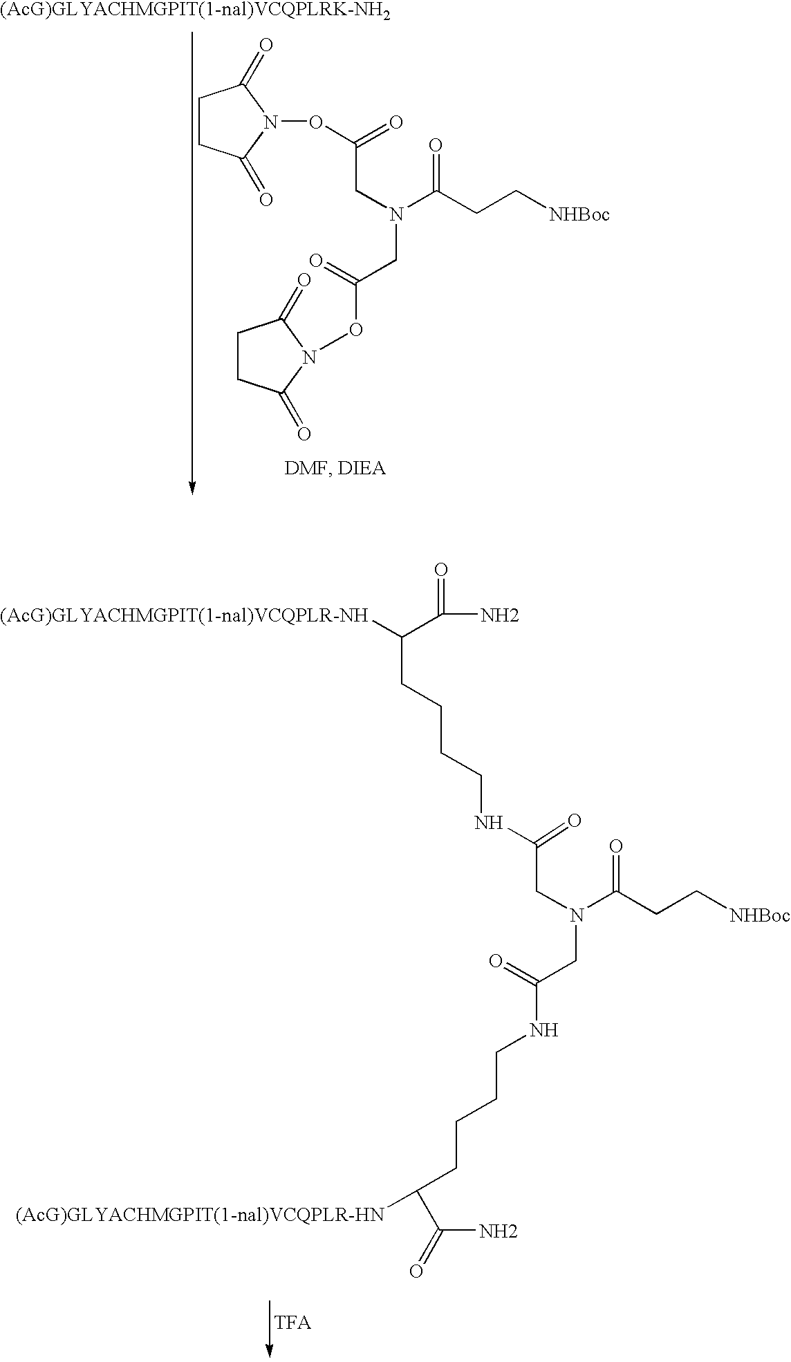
C1CC(=O)N(OC(=O)CN(CC(ON2C(=O)CCC2=O)=O)C(CC[NHBoc])=O)C1=O.C(N)(=O)C([(AcG)GLYACHMGPIT(1-nal)VCQPLR-NH])CCCCNC(CN(CC(=O)NCCCCC(C(N)=O)[(AcG)GLYACHMGPIT(1-nal)VCQPLR-HN])C(CC[NHBoc])=O)=O
